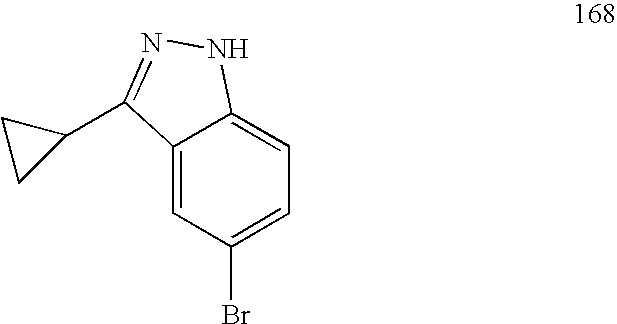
C12=CC(Br)=CC=C1NN=C2C1CC1
